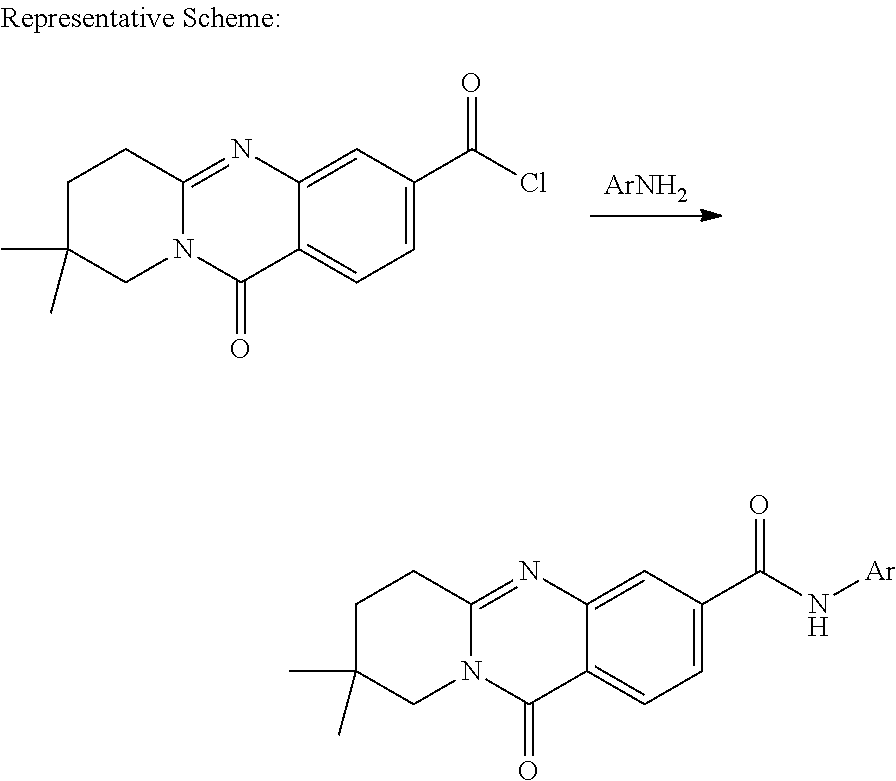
C12=CC=C(C(N[Ar])=O)C=C1N=C1N(C2=O)CC(C)(C)CC1.C12=CC=C(C(Cl)=O)C=C1N=C1N(C2=O)CC(C)(C)CC1.[ArNH2]
